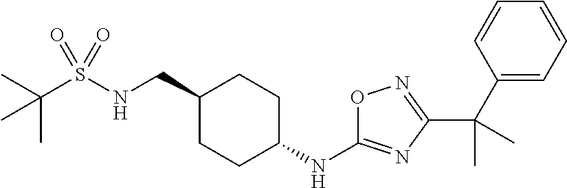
C(S(NCC1CCC(NC2=NC(C(C3=CC=CC=C3)(C)C)=NO2)CC1)(=O)=O)(C)(C)C
